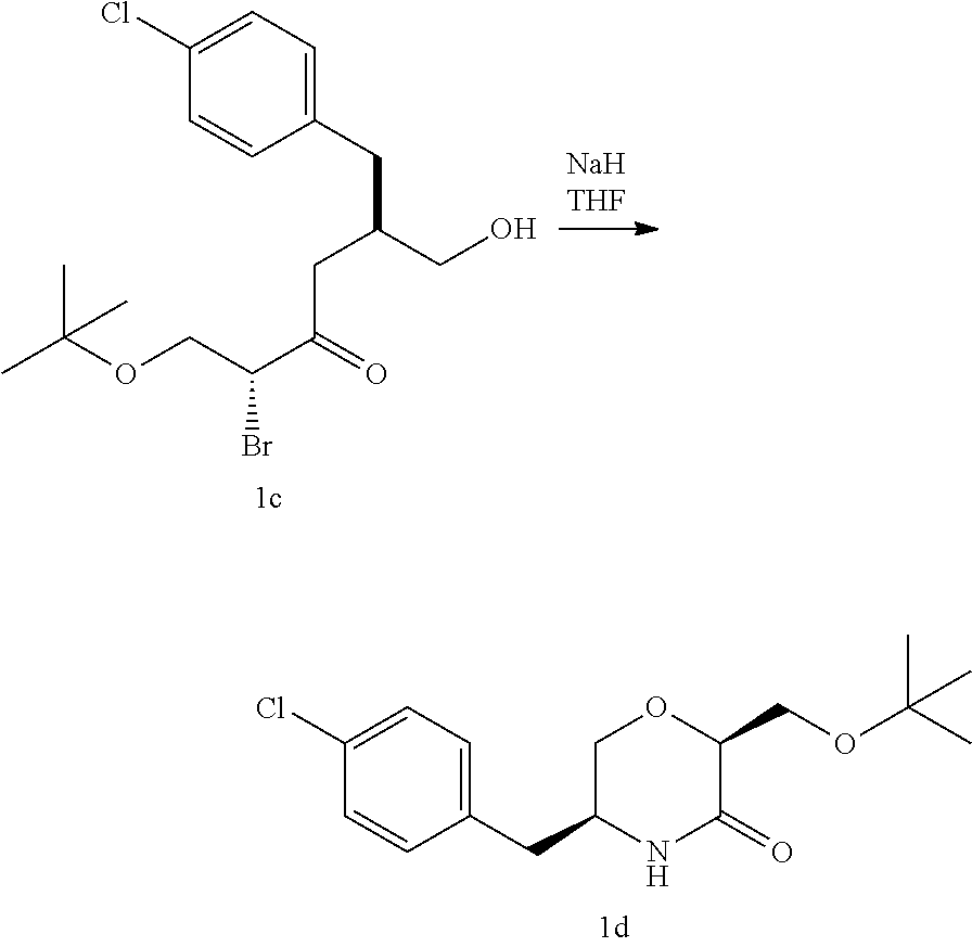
C1(Cl)=CC=C(CC2COC(COC(C)(C)C)C(=O)N2)C=C1.C1(Cl)=CC=C(CC(CO)CC(C(COC(C)(C)C)Br)=O)C=C1
